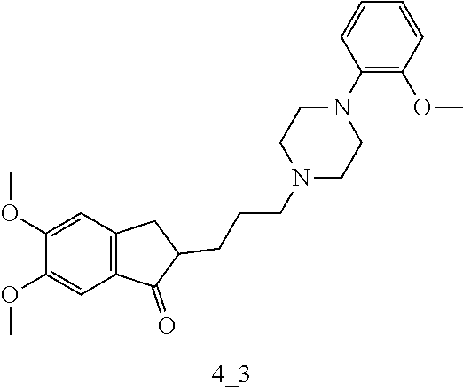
C12=C(C=C(OC)C(OC)=C1)CC(CCCN1CCN(C3=C(OC)C=CC=C3)CC1)C2=O
